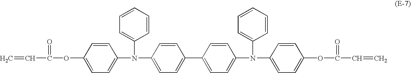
C1=CC(OC(=O)C=C)=CC=C1N(C1=CC=CC=C1)C1=CC=C(C2=CC=C(N(C3=CC=CC=C3)C3=CC=C(OC(=O)C=C)C=C3)C=C2)C=C1
